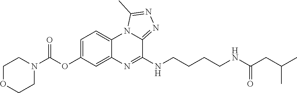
C1=C(OC(N2CCOCC2)=O)C=C2C(=C1)N1C(=NN=C1C)C(NCCCCNC(CC(C)C)=O)=N2
